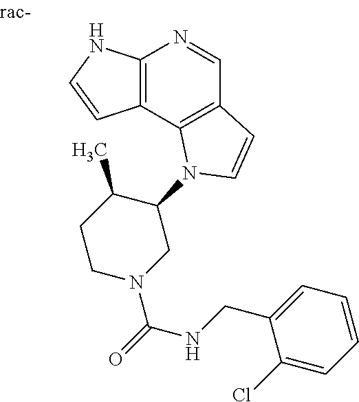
C12=C(C3=C(C=N1)C=CN3C1C(C)CCN(C(NCC3=CC=CC=C3Cl)=O)C1)C=CN2
